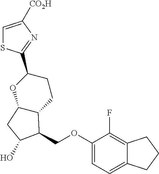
C1=C([CO2H])N=C(C2CCC3C(O2)CC(O)C3COC2=CC=C3C(=C2F)CCC3)S1
